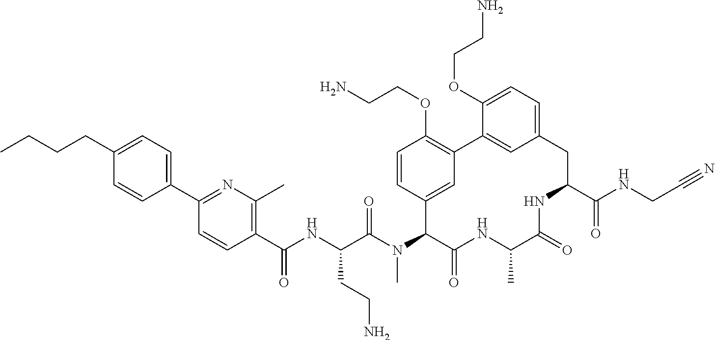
C1(C(NC(C(N(C2C(=O)NC(C)C(=O)NC(C(NCC#N)=O)CC3=CC=C(OCCN)C(=C3)C3=C(OCCN)C=CC2=C3)C)=O)CCN)=O)=C(C)N=C(C2=CC=C(CCCC)C=C2)C=C1
